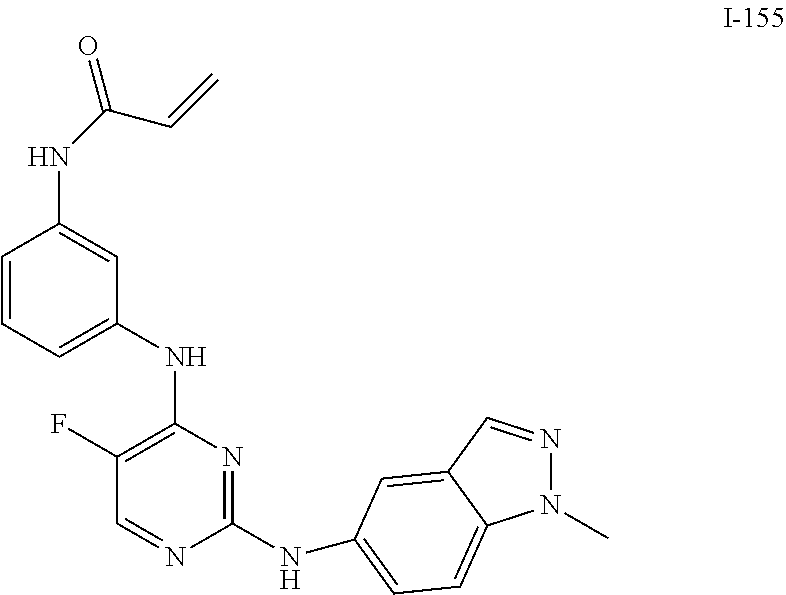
C1(F)=C(NC2=CC=CC(NC(=O)C=C)=C2)N=C(NC2=CC=C3N(C)N=CC3=C2)N=C1
